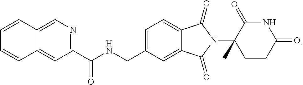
C1=C(CNC(C2=NC=C3C(=C2)C=CC=C3)=O)C=C2C(=C1)C(=O)N(C1(C)CCC(=O)NC1=O)C2=O
